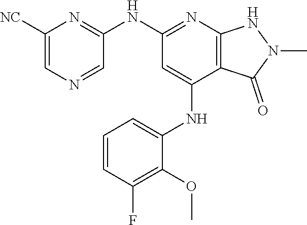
N(C1=NC2=C(C(NC3=CC=CC(F)=C3OC)=C1)C(=O)N(C)N2)C1=NC([NC])=CN=C1
